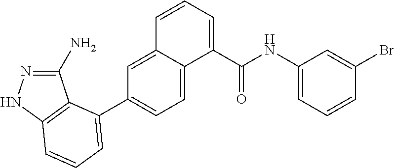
C1(N)=NNC2=C1C(C1=CC=C3C(=C1)C=CC=C3C(NC1=CC=CC(Br)=C1)=O)=CC=C2
